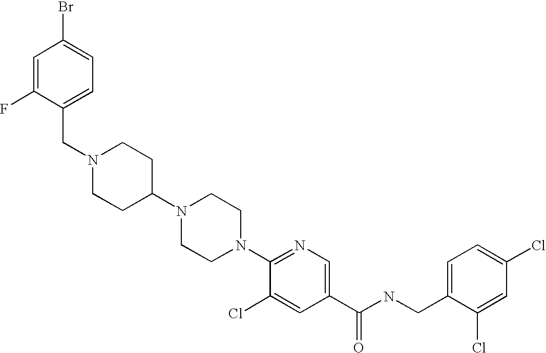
C(N1CCC(N2CCN(C3=NC=C(C(NCC4=CC=C(Cl)C=C4Cl)=O)C=C3Cl)CC2)CC1)C1=CC=C(Br)C=C1F
